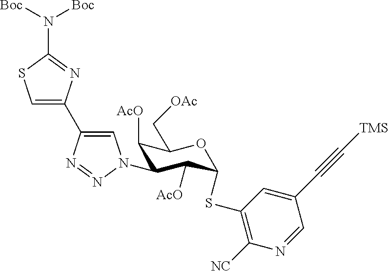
C1(N2C=C(C3=CSC(N([Boc])[Boc])=N3)N=N2)C([AcO])C(SC2=C([NC])N=CC(C#C[TMS])=C2)OC(C[OAc])C1[AcO]
